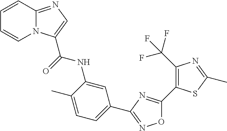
C1=CC2=NC=C(C(=O)NC3=CC(C4=NOC(C5=C(C(F)(F)F)N=C(C)S5)=N4)=CC=C3C)N2C=C1
